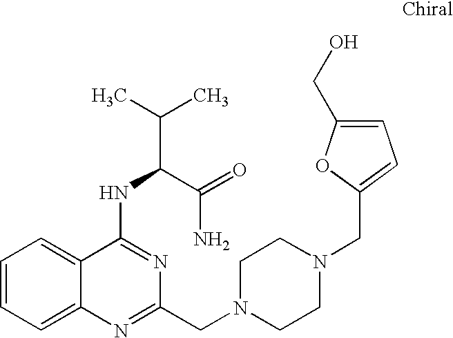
C1=CC=C2C(=C1)C(NC(C(C)C)C(=O)N)=NC(CN1CCN(CC3=CC=C(CO)O3)CC1)=N2
